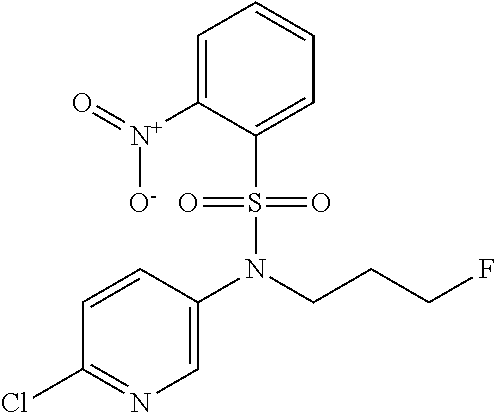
C1=C([N+](=O)[O-])C(S(N(C2=CN=C(Cl)C=C2)CCCF)(=O)=O)=CC=C1
